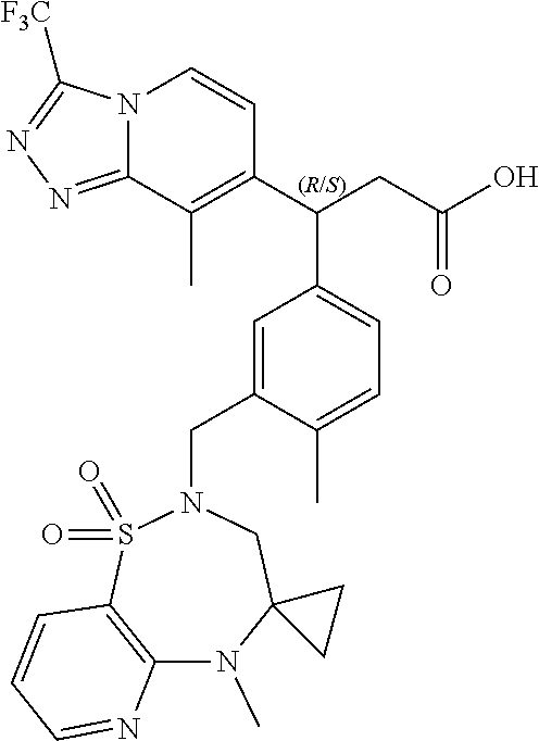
N12C(=NN=C1[F3C])C(C)=C(C(CC(O)=O)C1=CC=C(C)C(CN3CC4(N(C)C5=C(S3(=O)=O)C=CC=N5)CC4)=C1)C=C2
